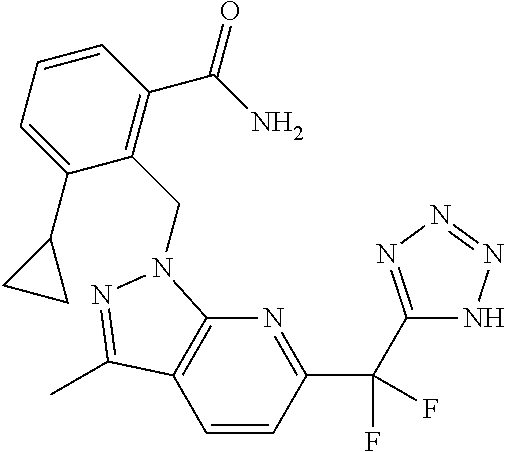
C1=CC(C(F)(F)C2=NN=NN2)=NC2=C1C(C)=NN2CC1=C(C(N)=O)C=CC=C1C1CC1
